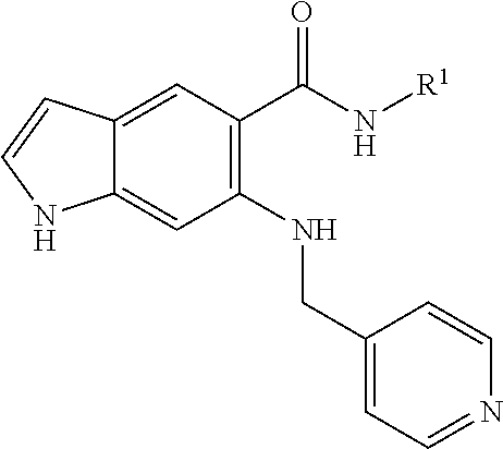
C1(NCC2=CC=NC=C2)=C(C(N[R1])=O)C=C2C(=C1)NC=C2
